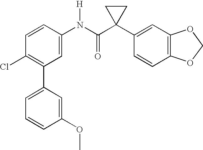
C1(N(C(C2(C3=CC4=C(C=C3)OCO4)CC2)=O)[H])=CC(C2=CC=CC(OC)=C2)=C(Cl)C=C1
